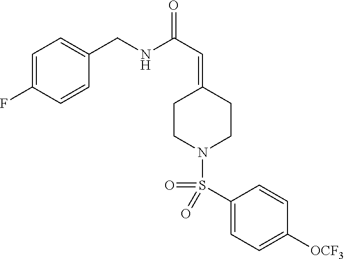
C1(CNC(C=C2CCN(S(C3=CC=C([OCF3])C=C3)(=O)=O)CC2)=O)=CC=C(F)C=C1
